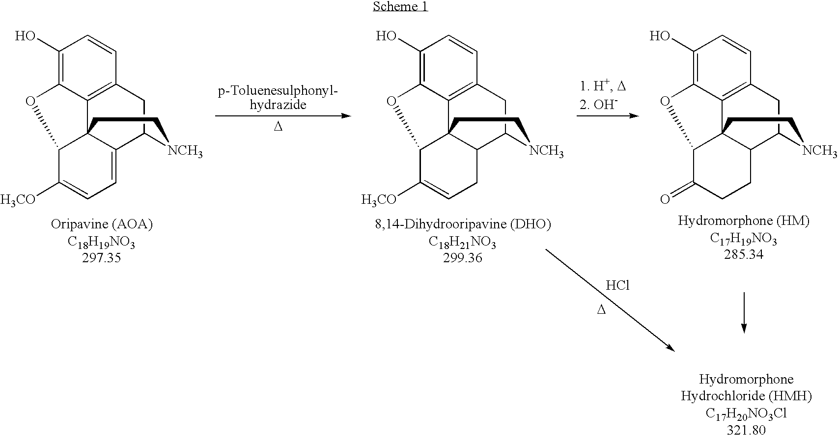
[D].C12C(=O)CCC3C14C1=C(CC3[NCH3]CC4)C=CC(O)=C1O2.C12C([H3CO])=CC=C3C14C1=C(CC3[NCH3]CC4)C=CC(O)=C1O2.C12C([H3CO])=CCC3C14C1=C(CC3[NCH3]CC4)C=CC(O)=C1O2.Cl.[D]
